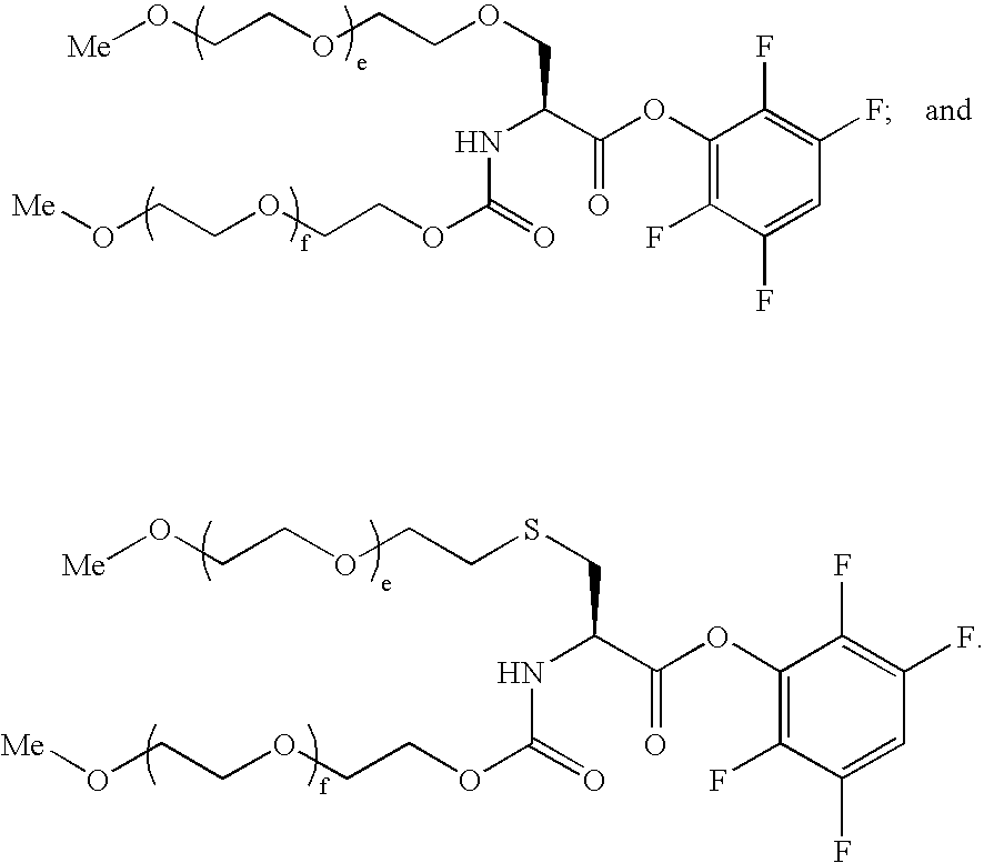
C1(OC(C(NC(OCCOCCO[Me])=O)COCCOCCO[Me])=O)=C(F)C(F)=CC(F)=C1F.C1(OC(C(NC(OCCOCCO[Me])=O)CSCCOCCO[Me])=O)=C(F)C(F)=CC(F)=C1F
